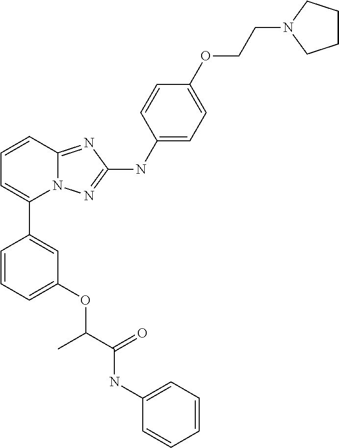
C1=CC2=NC(NC3=CC=C(OCCN4CCCC4)C=C3)=NN2C(C2=CC(OC(C(NC3=CC=CC=C3)=O)C)=CC=C2)=C1
